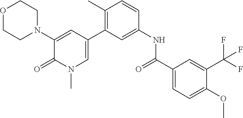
O1CCN(C2=CC(C3=C(C)C=CC(NC(C4=CC=C(OC)C(C(F)(F)F)=C4)=O)=C3)=CN(C)C2=O)CC1
